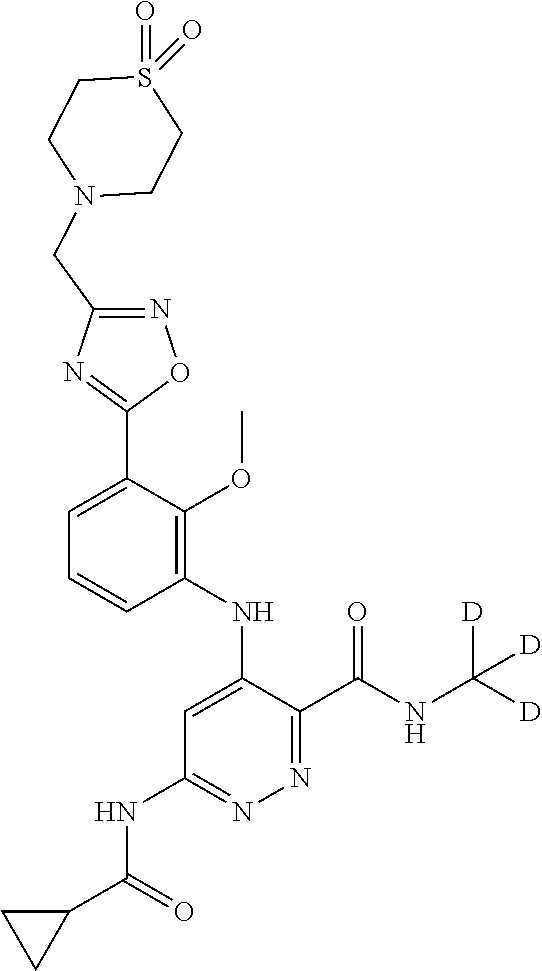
C1=C(C2=NC(CN3CCS(=O)(=O)CC3)=NO2)C(OC)=C(NC2=CC(NC(C3CC3)=O)=NN=C2C(NC([D])([D])[D])=O)C=C1
